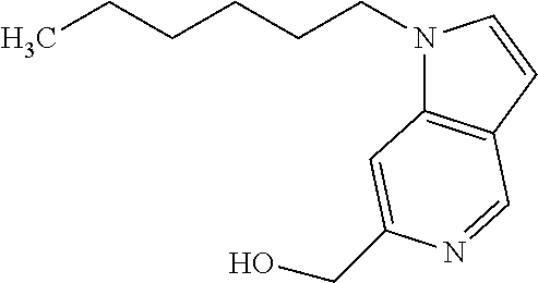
N1(CCCCCC)C2=C(C=C1)C=NC(CO)=C2
